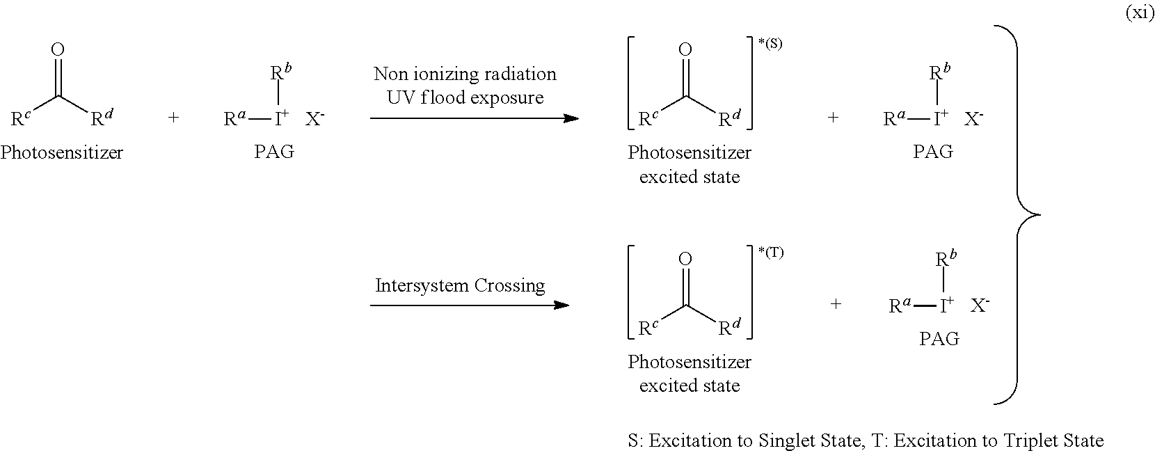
[Rc]C([Rd])=O.[Ra][I+][Rb].[X-].[Rc]C([Rd])=O.[Ra][I+][Rb].[X-].[Rc]C([Rd])=O.[Ra][I+][Rb].[X-]
